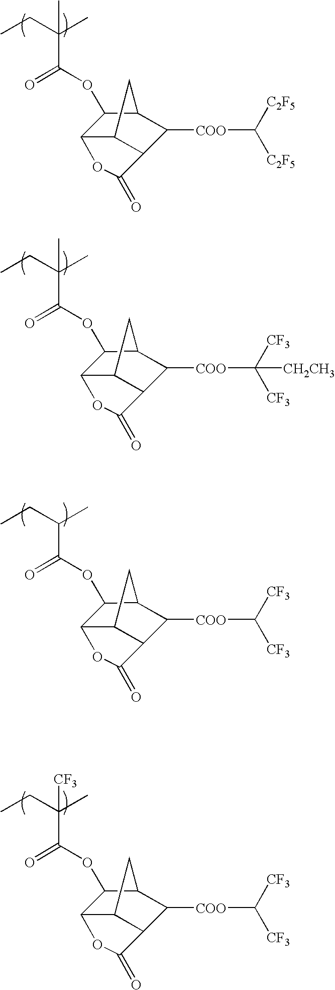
C(C(=O)OC1C2C3C(C([COO]C([C2F5])[C2F5])C1C3)C(=O)O2)(C)(C)CC.C(C(=O)OC1C2C3C(C([COO]C([CF3])([CF3])[CH2CH3])C1C3)C(=O)O2)(C)(C)CC.C(C(=O)OC1C2C3C(C([COO]C([CF3])[CF3])C1C3)C(=O)O2)(C)CC.C(C(=O)OC1C2C3C(C([COO]C([CF3])[CF3])C1C3)C(=O)O2)([CF3])(C)CC
